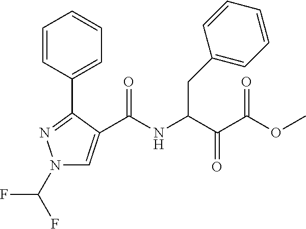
N1(C(F)F)C=C(C(NC(C(C(=O)OC)=O)CC2=CC=CC=C2)=O)C(C2=CC=CC=C2)=N1
